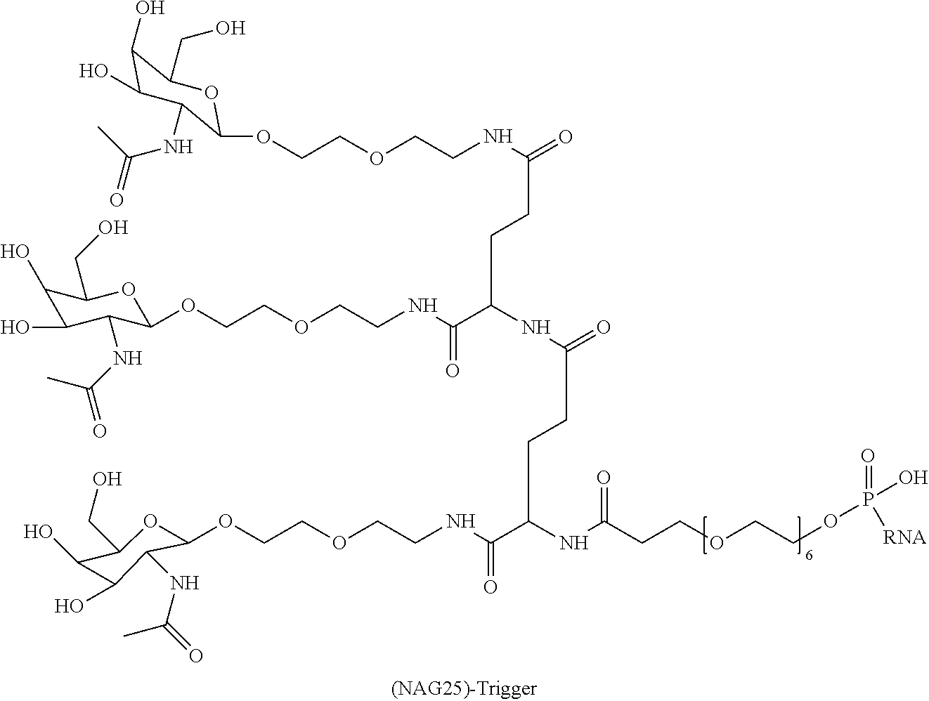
C1(OCCOCCNC(=O)CCC(C(NCCOCCOC2C(NC(=O)C)C(O)C(O)C(CO)O2)=O)NC(CCC(C(NCCOCCOC2OC(CO)C(O)C(O)C2NC(=O)C)=O)NC(CCOCCOP([RNA])(=O)O)=O)=O)OC(CO)C(O)C(O)C1NC(=O)C
